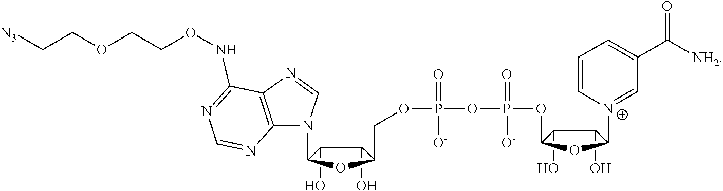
C1(O)C(O)C(N2C3=C(N=C2)C(NOCCOCC[N3])=NC=N3)OC1COP(OP(OC1C(O)C(O)C([N+]2=CC(C([NH2])=O)=CC=C2)O1)(=O)[O-])(=O)[O-]
